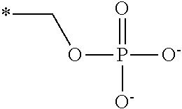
*COP(=O)([O-])[O-]
